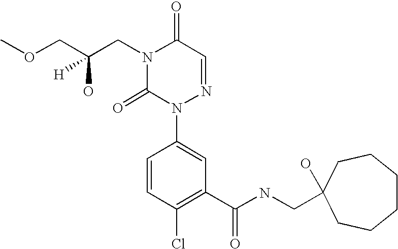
N1(CC(COC)(O)[H])C(=O)N(C2=CC(C(NCC3(O)CCCCCC3)=O)=C(Cl)C=C2)N=CC1=O
